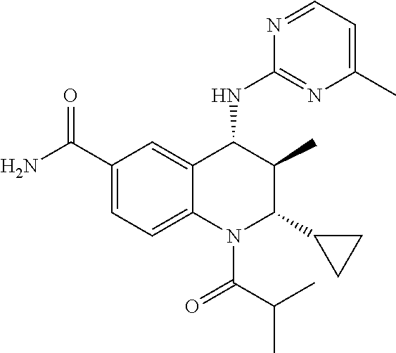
C1(C(=O)N)=CC=C2C(=C1)C(NC1=NC(C)=CC=N1)C(C)C(C1CC1)N2C(=O)C(C)C
